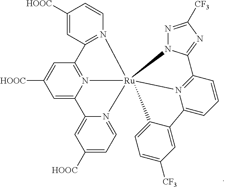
C1=C2N3=C(C=C1[HOOC])C1=N(C=CC([HOOC])=C1)[Ru]314(N3=CC=C([HOOC])C=C23)N2N=C([CF3])N=C2C2=N1C(=CC=C2)C1=CC([CF3])=CC=C41
